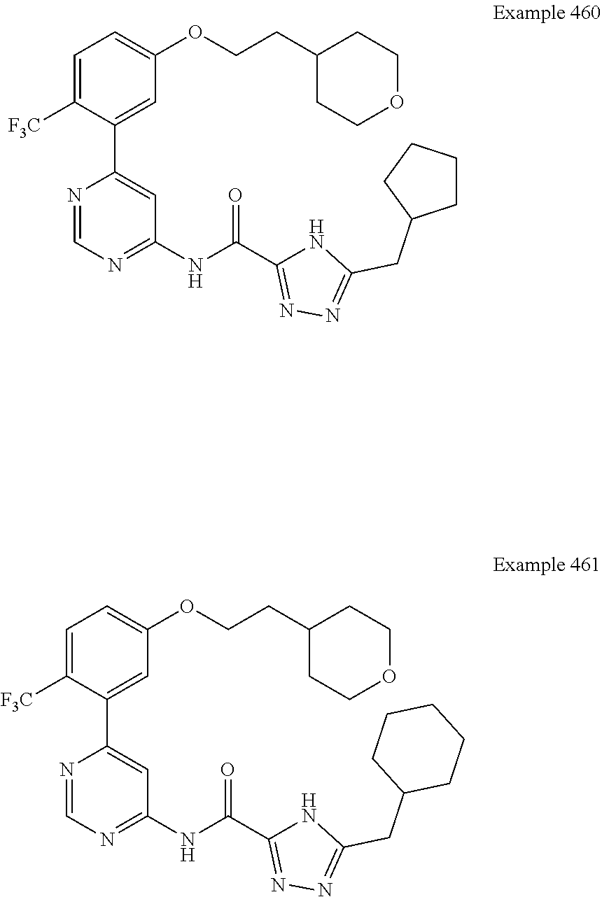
C1(NC(C2=NN=C(CC3CCCCC3)N2)=O)=NC=NC(C2=CC(OCCC3CCOCC3)=CC=C2[F3C])=C1.C1(NC(C2=NN=C(CC3CCCC3)N2)=O)=NC=NC(C2=CC(OCCC3CCOCC3)=CC=C2[F3C])=C1
